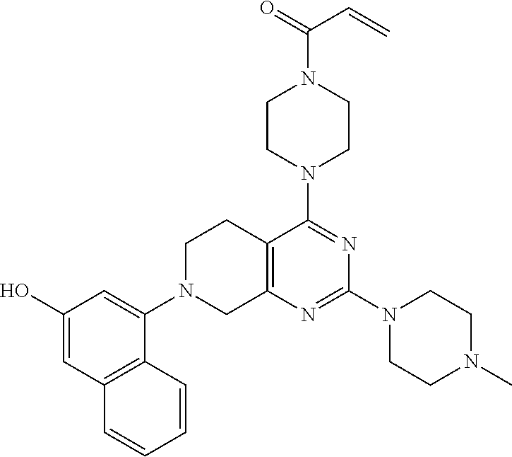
C1(O)=CC2=C(C(N3CC4=C(CC3)C(N3CCN(C(=O)C=C)CC3)=NC(N3CCN(C)CC3)=N4)=C1)C=CC=C2
